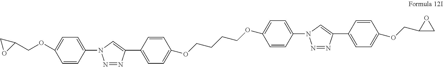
N1=NN(C2=CC=C(OCC3CO3)C=C2)C=C1C1=CC=C(OCCCCOC2=CC=C(N3N=NC(C4=CC=C(OCC5CO5)C=C4)=C3)C=C2)C=C1
